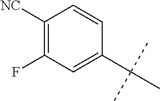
C1(C(C)(C)C)=CC(F)=C([NC])C=C1
